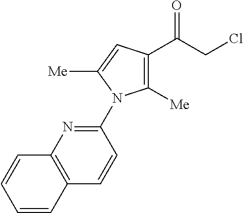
C1([Me])=C(C(CCl)=O)C=C([Me])N1C1=NC2=C(C=C1)C=CC=C2
